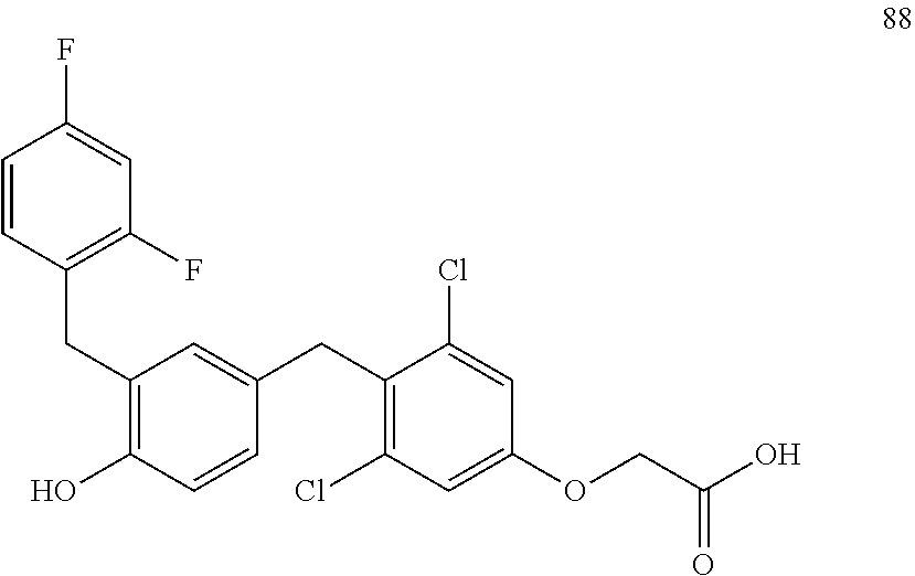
C1=CC(CC2=C(O)C=CC(CC3=C(Cl)C=C(OCC(O)=O)C=C3Cl)=C2)=C(F)C=C1F
